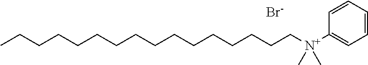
CCCCCCCCCCCCCCCC[N+](C1=CC=CC=C1)(C)C.[Br-]
